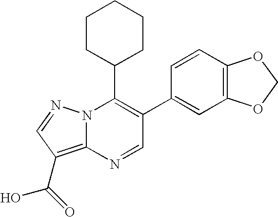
C1=C(C2=C(C3CCCCC3)N3C(=C(C(O)=O)C=N3)N=C2)C=CC2=C1OCO2
